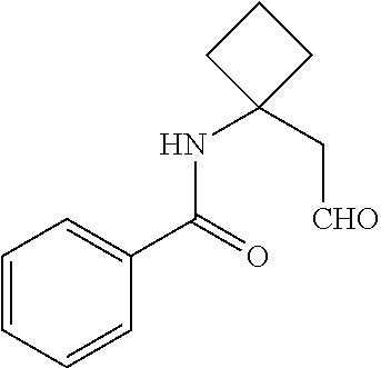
C1=CC=CC(C(=O)NC2(C[CHO])CCC2)=C1
